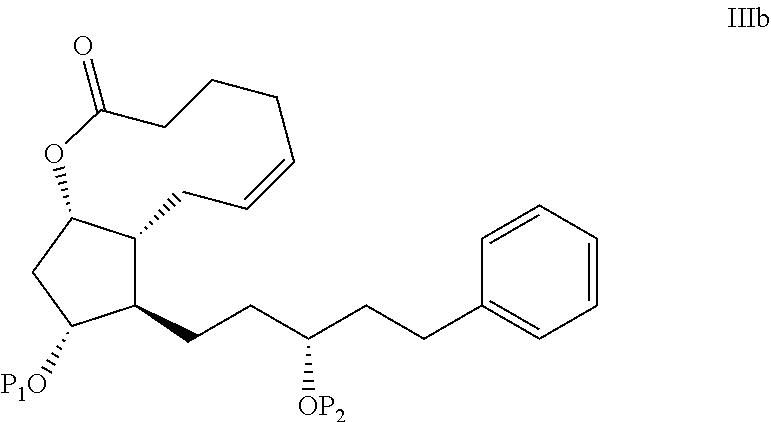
C1(CCC(CCC2=CC=CC=C2)[OP2])C2C(CC1[P1O])OC(=O)CCCC=CC2
